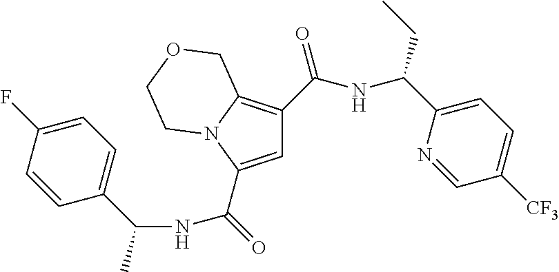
C1=C(C(=O)NC(C2=CC=C(F)C=C2)C)N2C(=C1C(NC(C1=CC=C([CF3])C=N1)CC)=O)COCC2
